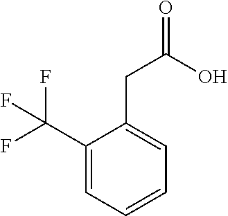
C1(C(F)(F)F)=CC=CC=C1CC(=O)O
